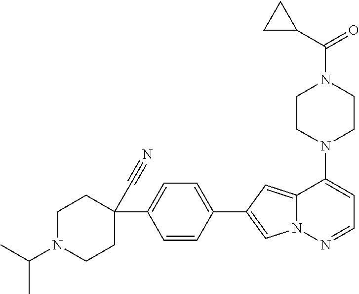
N1(C2=CC=NN3C2=CC(C2=CC=C(C4(C#N)CCN(C(C)C)CC4)C=C2)=C3)CCN(C(=O)C2CC2)CC1
